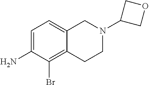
C1=C(N)C(Br)=C2C(=C1)CN(C1COC1)CC2
